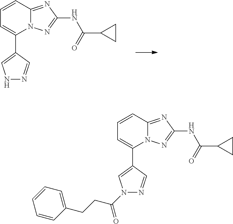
C1(C2=CC=CC3=NC(NC(=O)C4CC4)=NN23)=CNN=C1.C1(C2=CC=CC3=NC(NC(=O)C4CC4)=NN23)=CN(C(CCC2=CC=CC=C2)=O)N=C1
